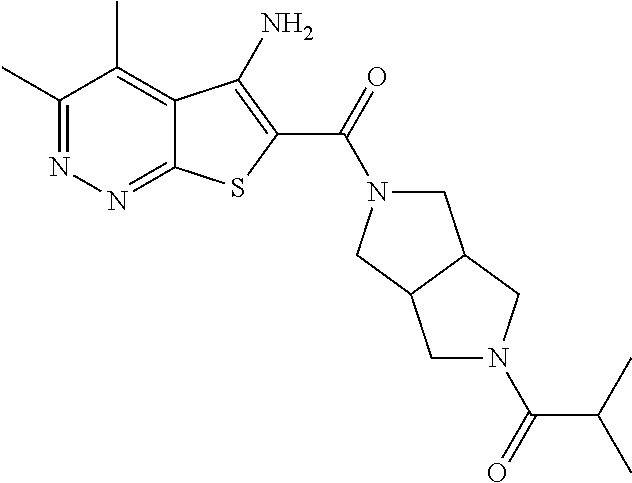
C1(C)=NN=C2C(=C1C)C(N)=C(C(=O)N1CC3C(C1)CN(C(C(C)C)=O)C3)S2
